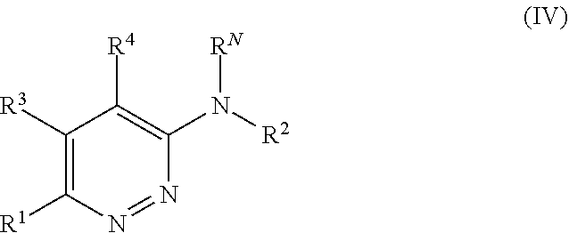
C1([R3])=C([R1])N=NC(N([RN])[R2])=C1[R4]
